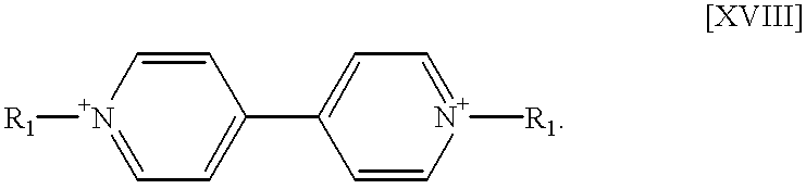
[R1][N+]1=CC=C(C2=CC=[N+]([R1])C=C2)C=C1
